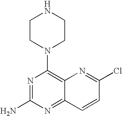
C1CN(C2=C3C(=NC(N)=N2)C=CC(Cl)=N3)CCN1
